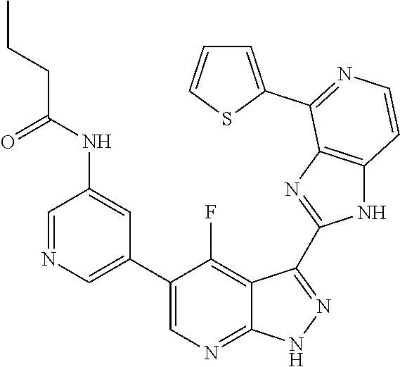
C1=NC=C(C2=CN=C3C(=C2F)C(C2=NC4=C(N2)C=CN=C4C2=CC=CS2)=N[N H]3)C=C1NC(CCC)=O
